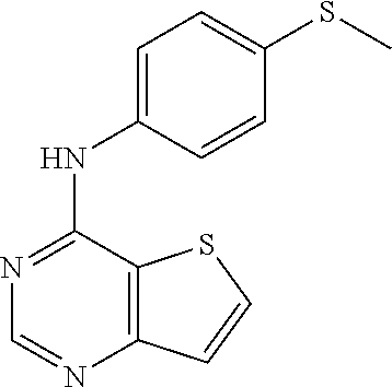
C12=C(C(NC3=CC=C(SC)C=C3)=NC=N1)SC=C2
